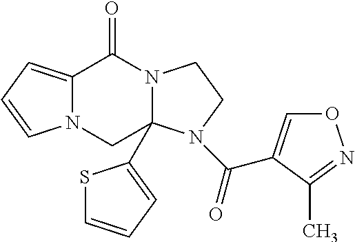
C12=CC=CN1CC1(C3=CC=CS3)N(C2=O)CCN1C(=O)C1=CON=C1C
